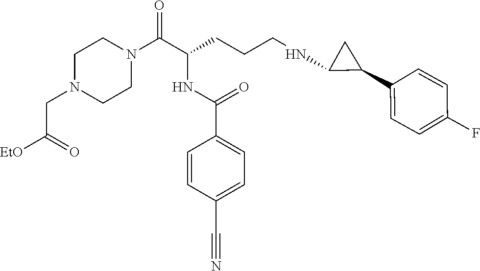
C1N(CC([EtO])=O)CCN(C(C(CCCNC2C(C3=CC=C(F)C=C3)C2)NC(C2=CC=C(C#N)C=C2)=O)=O)C1
